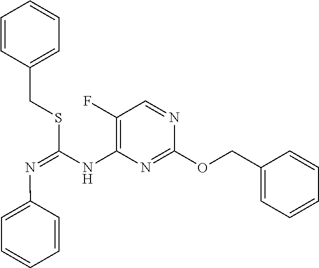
C1=CC=C(COC2=NC(NC(=NC3=CC=CC=C3)SCC3=CC=CC=C3)=C(F)C=N2)C=C1
